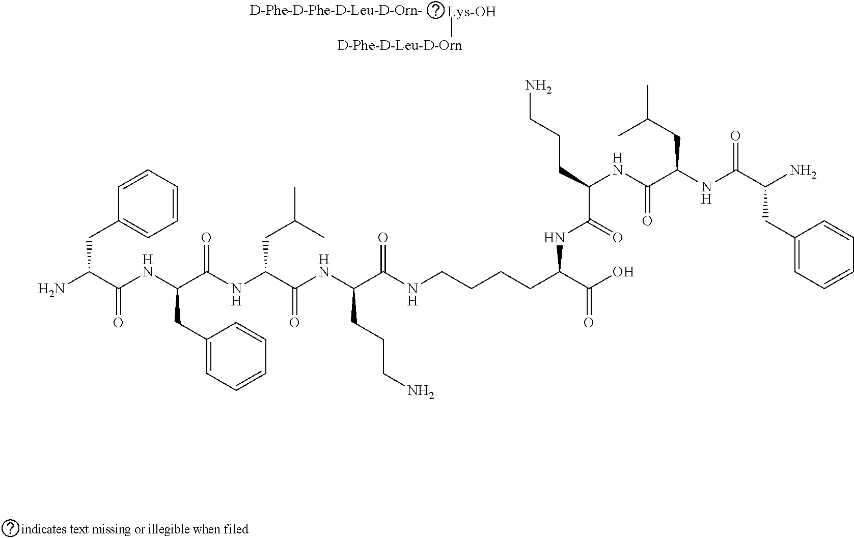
[D-Phe-D-Leu-D-Orn].[Lys-OH].NC(C(NC(C(NC(C(NC(C(NCCCCC(C(O)=O)NC(=O)C(NC(C(NC(C(N)CC1=CC=CC=C1)=O)CC(C)C)=O)CCCN)=O)CCCN)=O)CC(C)C)=O)CC1=CC=CC=C1)=O)CC1=CC=CC=C1
